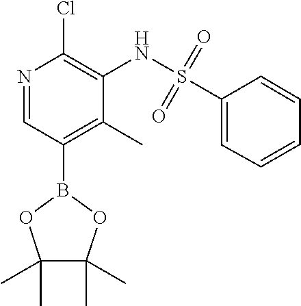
N1=CC(B2OC(C)(C)C(C)(C)O2)=C(C)C(NS(C2=CC=CC=C2)(=O)=O)=C1Cl
